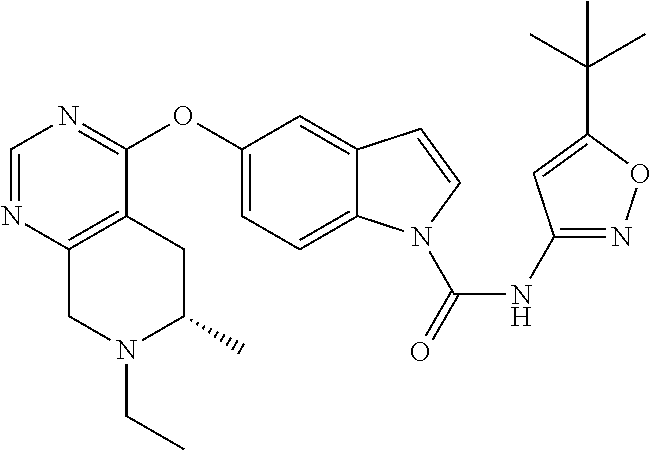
C1(OC2=NC=NC3=C2CC(C)N(CC)C3)=CC=C2C(=C1)C=CN2C(NC1=NOC(C(C)(C)C)=C1)=O
